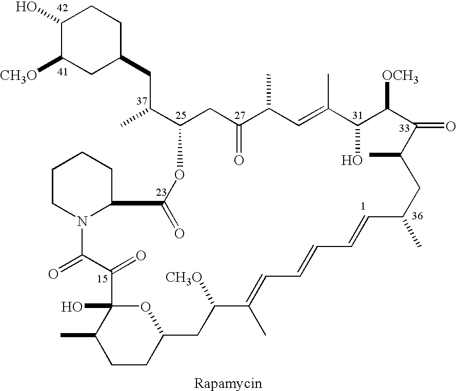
C1(O)C([CH3O])CC(CC(C2CC(=O)C(C)C=C(C)C(O)C([OCH3])C(=O)C(C)CC(C)C=CC=CC=C(C)C([CH3O])CC3OC(O)(C(C)CC3)C(=O)C(=O)N3C(CCCC3)C(=O)O2)C)CC1
